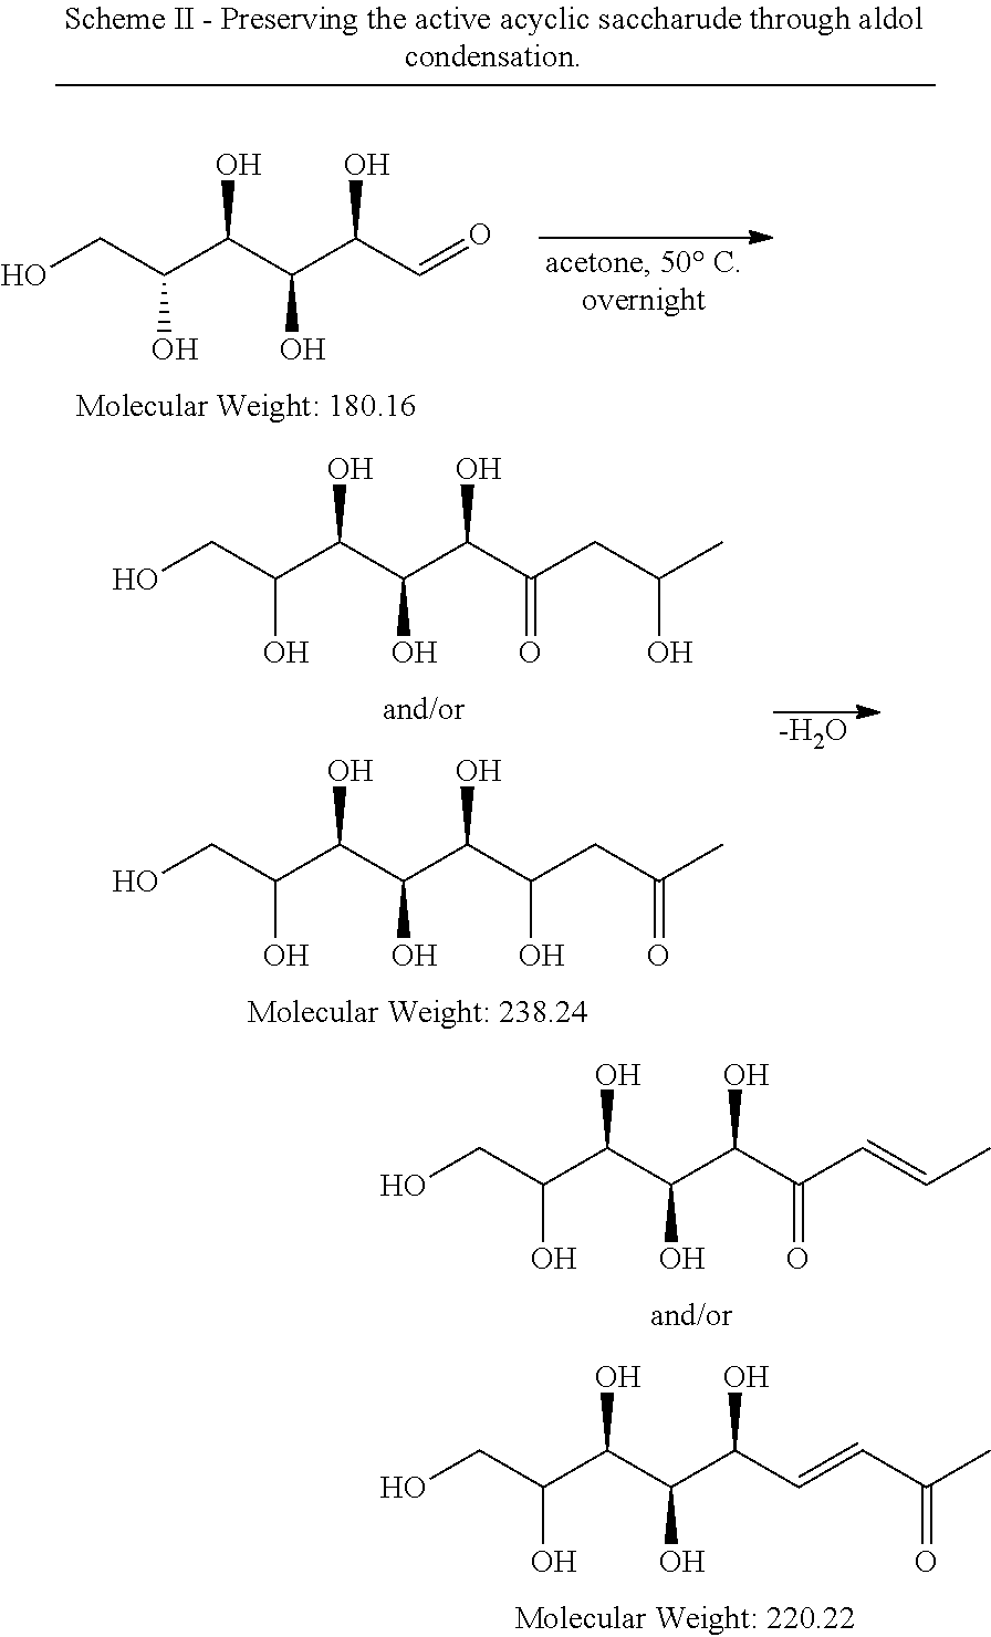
C(C(C(C(C(C(=O)C=CC)O)O)O)O)O.C(C(C(C(C(C=CC(C)=O)O)O)O)O)O.[-H2O].C(C(C(C(C(C(=O)CC(C)O)O)O)O)O)O.C(C(C(C(C(C(O)CC(C)=O)O)O)O)O)O.C(C(C(C(C(C=O)O)O)O)O)O
